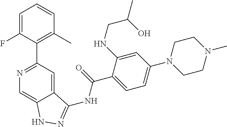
N1=C(C2=C(C)C=CC=C2F)C=C2C(=C1)NN=C2NC(C1=CC=C(N2CCN(C)CC2)C=C1NCC(C)O)=O
